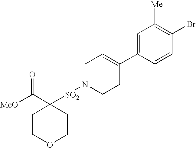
[SO2](N1CCC(C2=CC([Me])=C(Br)C=C2)=CC1)C1(C([MeO])=O)CCOCC1
